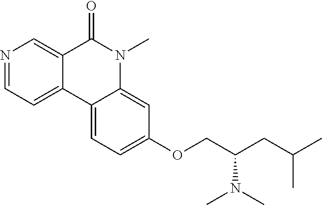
N1=CC=C2C(=C1)C(=O)N(C)C1=CC(OCC(CC(C)C)N(C)C)=CC=C21
